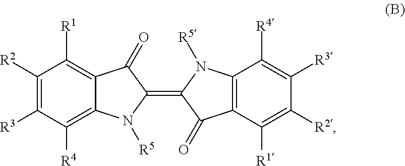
C1([R2])=C([R3])C([R4])=C2C(=C1[R1])C(=O)C(=C1C(=O)C3=C(C([R4])=C([R3])C([R2])=C3[R1])N1[R5])N2[R5]
